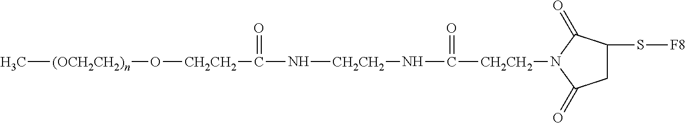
C[(OCH2CH2)n]O[CH2CH2]C(=O)N[CH2CH2]NC(=O)[CH2CH2]N1C(=O)CC(S[F8])C1=O
